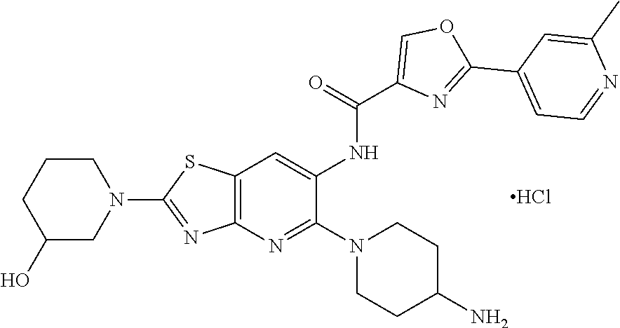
C1CCC(O)CN1C1=NC2=C(S1)C=C(NC(=O)C1=COC(C3=CC=NC(C)=C3)=N1)C(N1CCC(N)CC1)=N2.Cl
